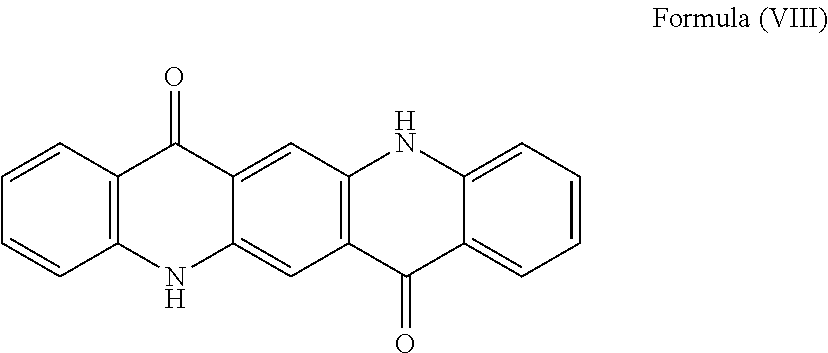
C1=CC2=C(C=C1)NC1=CC3=C(C=C1C2=O)NC1=CC=CC=C1C3=O
